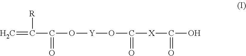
C=C([R])C(O[Y]OC(=O)[X]C(O)=O)=O
